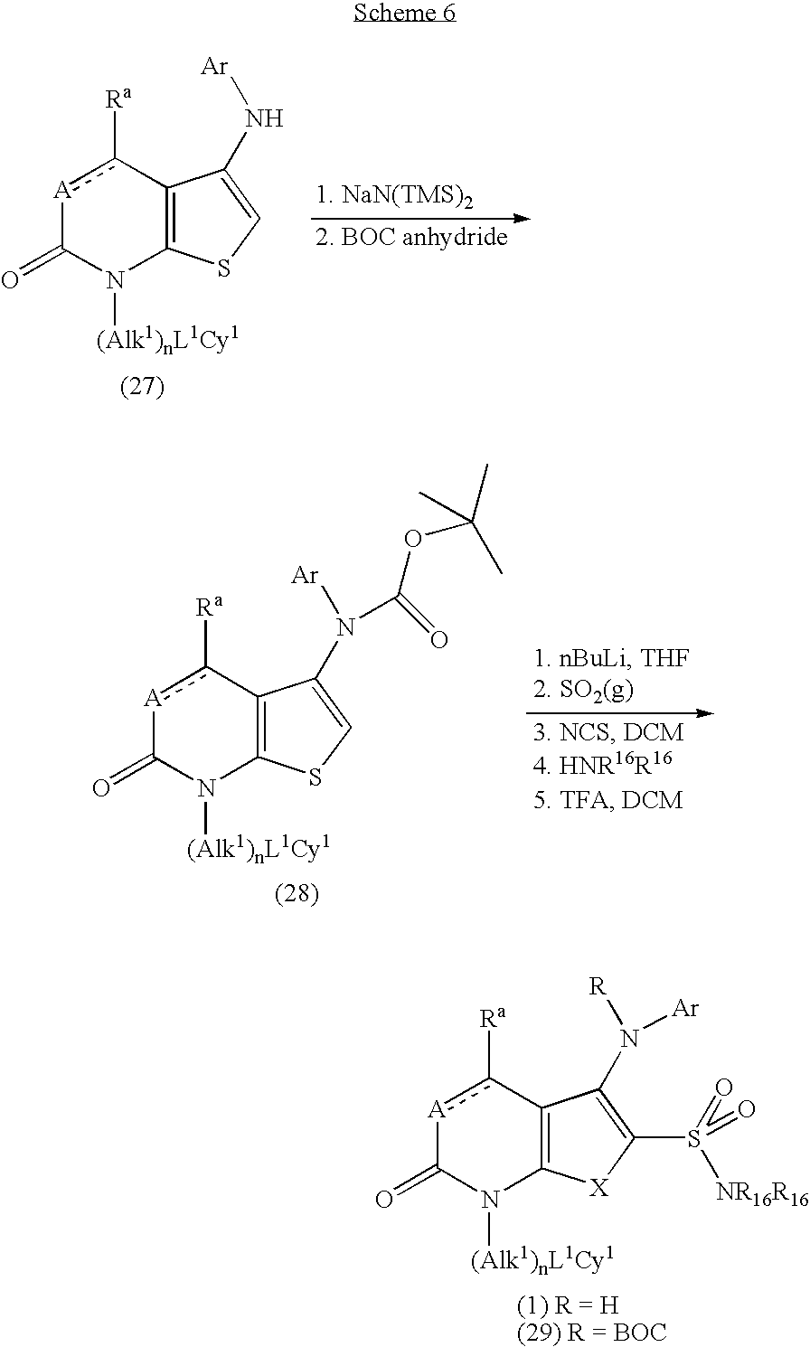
[A]1c([Ra])C2=C(N([(Alk1)nL1Cy1])C1=O)SC=C2N[Ar].[A]1c([Ra])C2=C(N([(Alk1)nL1Cy1])C1=O)SC=C2N([Ar])C(OC(C)(C)C)=O.[A]1c([Ra])C2=C(N([(Alk1)nL1Cy1])C1=O)[X]C(S(=O)([NR16R16])=O)=C2N([R])[Ar]
